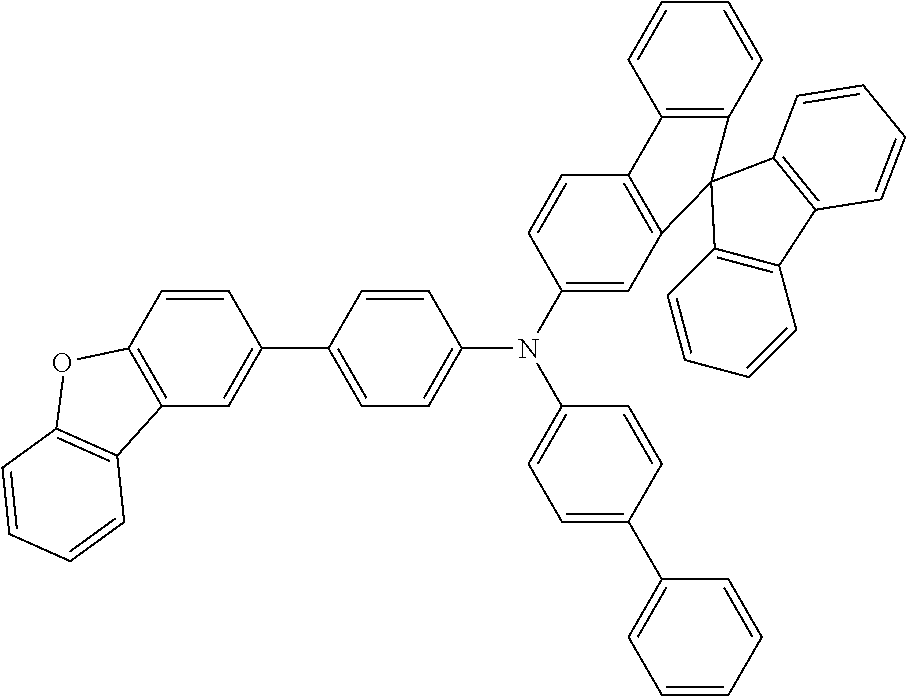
C1=CC(C2=CC=C(N(C3=CC4=C(C=C3)C3=C(C=CC=C3)C43C4=C(C=CC=C4)C4=C3C=CC=C4)C3=CC=C(C4=CC=CC=C4)C=C3)C=C2)=CC2=C1OC1=C2C=CC=C1
